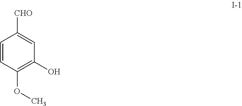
C1=CC(OC)=C(O)C=C1[CHO]
